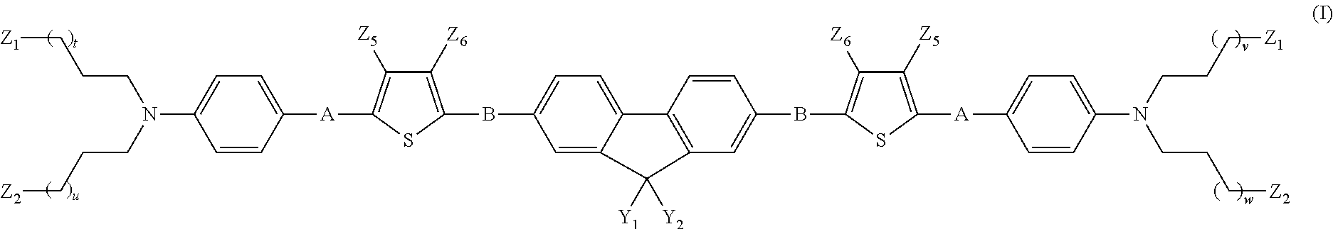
C1([Z6])=C(BC2=CC=C3C(=C2)C([Y1])([Y2])C2=C3C=CC(BC3=C([Z6])C([Z5])=C([A]C4=CC=C(N(CCC[Z2])CCC[Z1])C=C4)S3)=C2)SC([A]C2=CC=C(N(CCC[Z2])CCC[Z1])C=C2)=C1[Z5]
